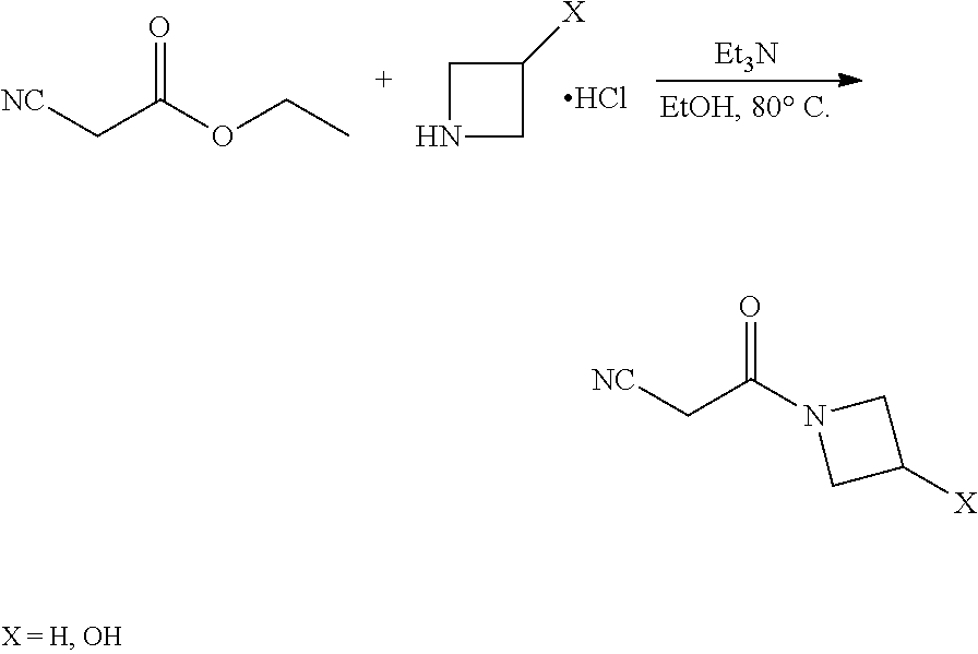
[Et3N].C(C(OCC)=O)[NC].N1CC([X])C1.Cl.C(C(N1CC([X])C1)=O)[NC]
